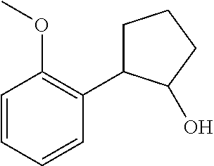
C1=CC=CC(C2CCCC2O)=C1OC
